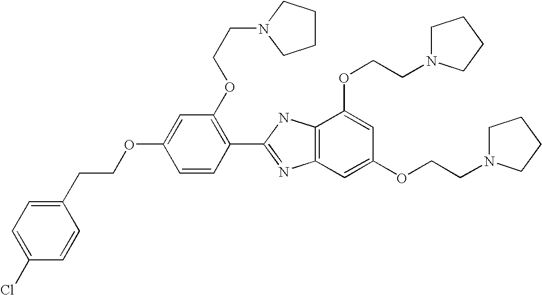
C1(CCOC2=CC(OCCN3CCCC3)=C(C3=NC4=C(N3)C(OCCN3CCCC3)=CC(OCCN3CCCC3)=C4)C=C2)=CC=C(Cl)C=C1
